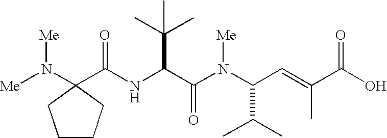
N(C(C(N(C(C=C(C(O)=O)C)C(C)C)[Me])=O)C(C)(C)C)C(C1(N([Me])[Me])CCCC1)=O
